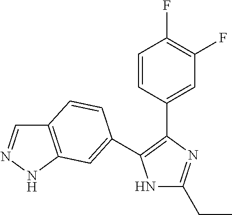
N1C(CC)=NC(C2=CC(F)=C(F)C=C2)=C1C1=CC2=C(C=NN2)C=C1
